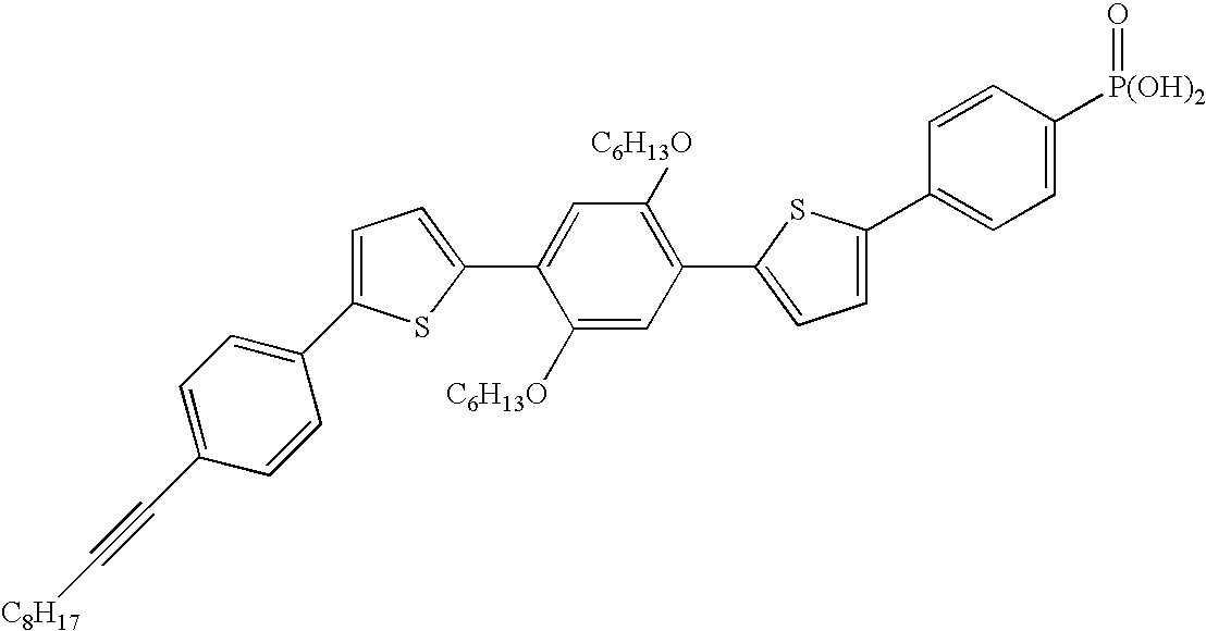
C1=C(C#C[C8H17])C=CC(C2=CC=C(C3=CC([C6H13O])=C(C4=CC=C(C5=CC=C([P(OH)2]=O)C=C5)S4)C=C3[C6H13O])S2)=C1
